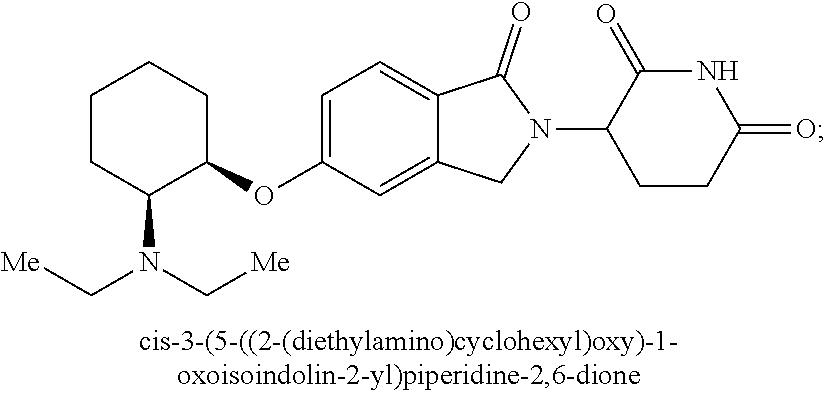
C1=C(OC2CCCCC2N(C[Me])C[Me])C=C2C(=C1)C(=O)N(C1CCC(=O)NC1=O)C2
